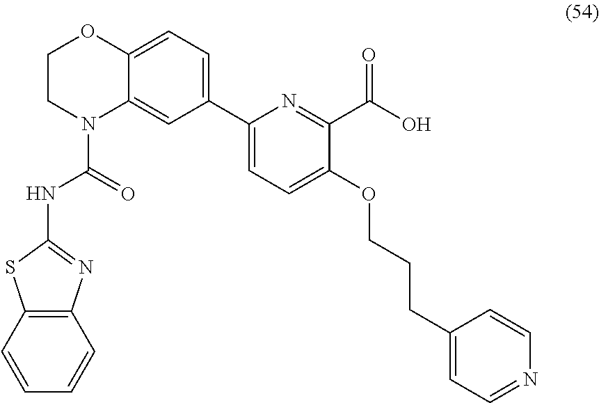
C12=CC=C(C3=CC=C(OCCCC4=CC=NC=C4)C(C(O)=O)=N3)C=C1N(C(=O)NC1=NC3=C(S1)C=CC=C3)CCO2
